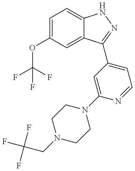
C1(OC(F)(F)F)=CC=C2C(=C1)C(C1=CC=NC(N3CCN(CC(F)(F)F)CC3)=C1)=NN2
